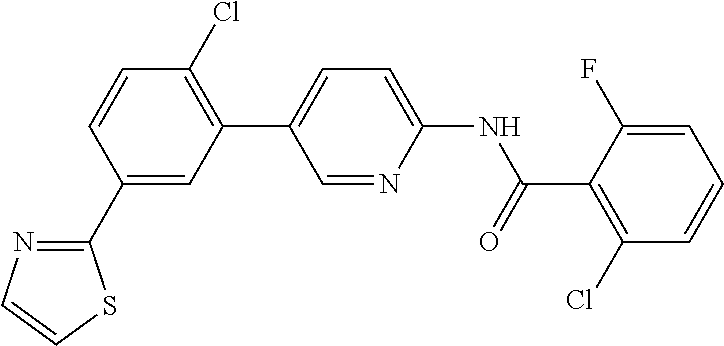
C1(C2=CC(C3=CC=C(NC(C4=C(Cl)C=CC=C4F)=O)N=C3)=C(Cl)C=C2)=NC=CS1
